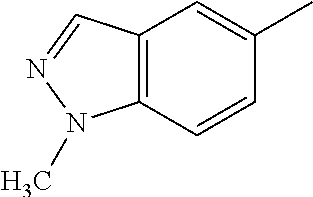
C12=C(C=CC(C)=C1)N(C)N=C2
